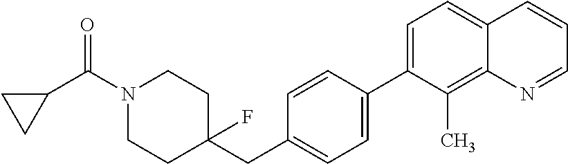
C1(C2=CC=C(CC3(F)CCN(C(C4CC4)=O)CC3)C=C2)=CC=C2C(=C1C)N=CC=C2
